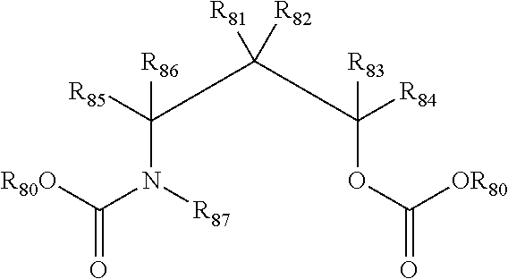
C(=O)(N(C(CC(CC([R84])([R83])OC([OR80])=O)([R81])[R82])([R85])[R86])[R87])[R80O]
